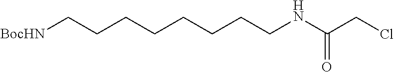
C(CCCC[BocHN])CCCNC(CCl)=O
